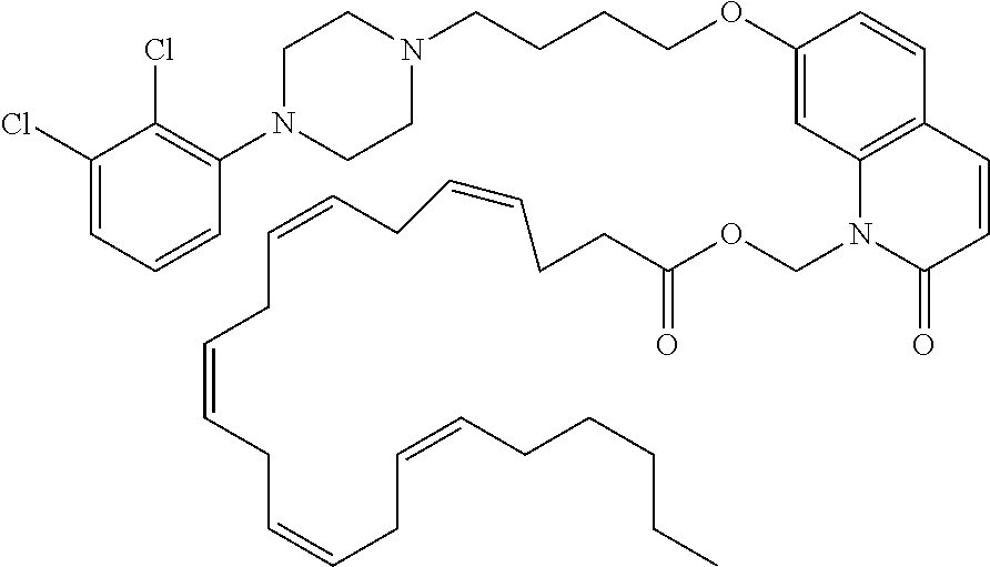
C1(Cl)=CC=CC(N2CCN(CCCCOC3=CC4=C(C=C3)C=CC(=O)N4COC(CCC=CCC=CCC=CCC=CCC=CCCCCC)=O)CC2)=C1Cl
